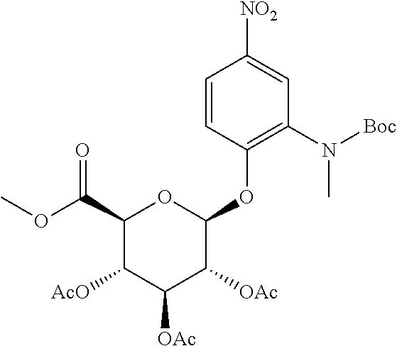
C1(C(OC)=O)C([AcO])C([OAc])C([OAc])C(OC2=C(N([Boc])C)C=C([NO2])C=C2)O1
